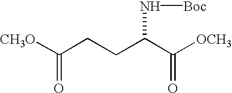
C(CCC(C([OCH3])=O)N[Boc])([CH3O])=O
